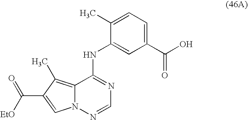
C1(NC2=CC(C(O)=O)=CC=C2C)=NC=NN2C1=C(C)C(C(=O)[EtO])=C2
